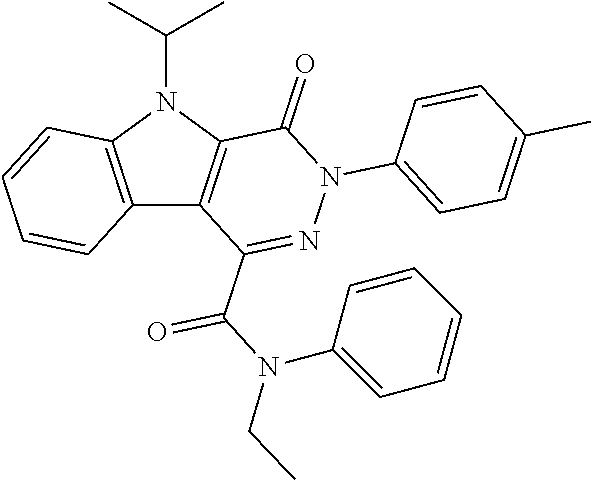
C12=C(N(C(C)C)C3=C1C(C(N(C1=CC=CC=C1)CC)=O)=NN(C1=CC=C(C)C=C1)C3=O)C=CC=C2
